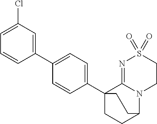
C1(C2=CC=C(C34CCC(N5C3=NS(=O)(=O)CC5)CC4)C=C2)=CC(Cl)=CC=C1
